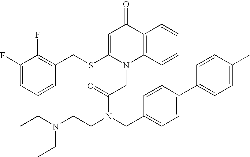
C1=C(SCC2=C(F)C(F)=CC=C2)N(CC(N(CCN(CC)CC)CC2=CC=C(C3=CC=C(C)C=C3)C=C2)=O)C2=C(C1=O)C=CC=C2
